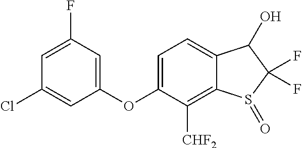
C1=C(OC2=CC(F)=CC(Cl)=C2)C([CHF2])=C2C(=C1)C(O)C(F)(F)S2=O
